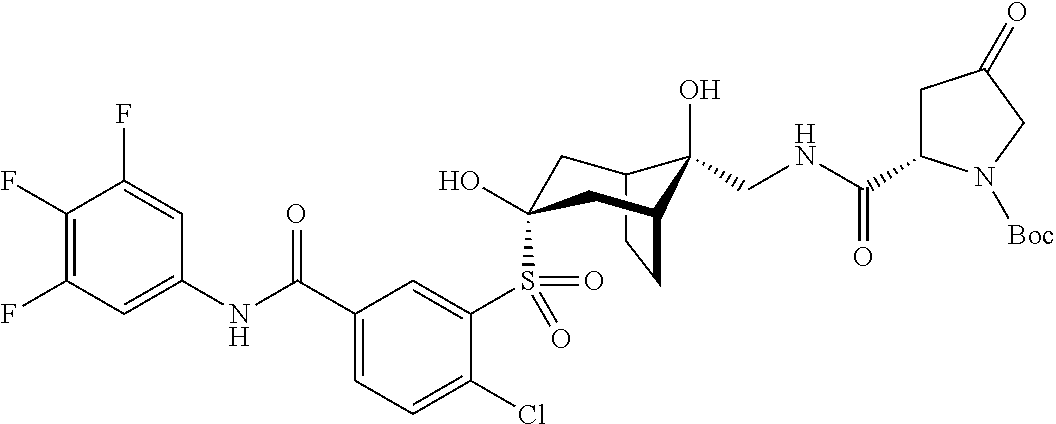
C1(F)=C(F)C=C(NC(C2=CC=C(Cl)C(S(=O)(=O)C3(O)CC4C(O)(CNC(C5CC(=O)CN5[Boc])=O)C(CC4)C3)=C2)=O)C=C1F
